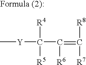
C[Y]C(C(=C([R8])[R7])[R6])([R5])[R4]
